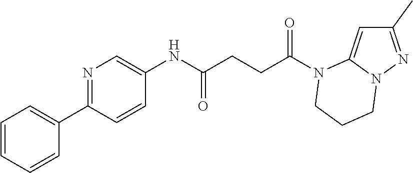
C1(C)=NN2C(=C1)N(C(CCC(NC1=CN=C(C3=CC=CC=C3)C=C1)=O)=O)CCC2
